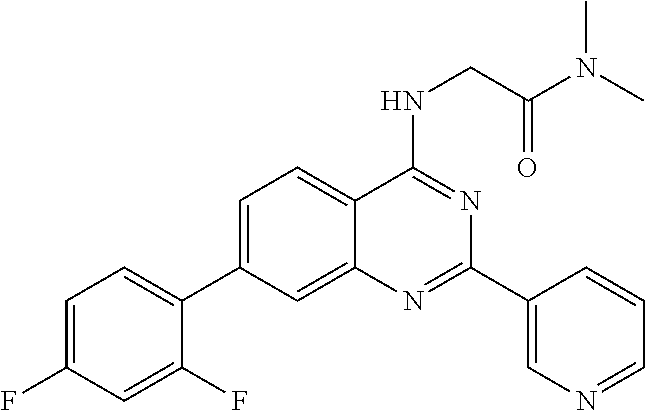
C1=C(C2=CC=C(F)C=C2F)C=C2C(=C1)C(NCC(N(C)C)=O)=NC(C1=CN=CC=C1)=N2
